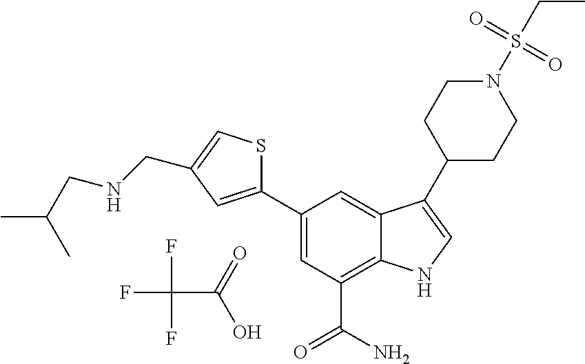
FC(F)(F)C(=O)O.C1=C(C2=CC(CNCC(C)C)=CS2)C=C2C(=C1C(N)=O)NC=C2C1CCN(S(CC)(=O)=O)CC1
